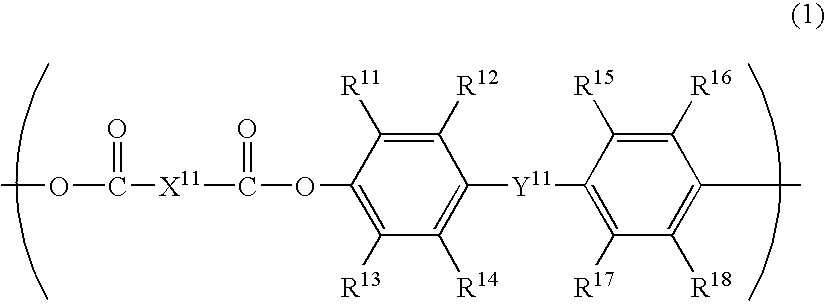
COC(=O)[X11]C(=O)OC1=C([R13])C([R14])=C([Y11]C2=C([R17])C([R18])=C(C)C([R16])=C2[R15])C([R12])=C1[R11]
